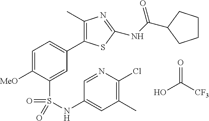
OC([CF3])=O.C1=C([MeO])C(S(=O)(=O)NC2=CC(C)=C(Cl)N=C2)=CC(C2=C(C)N=C(NC(=O)C3CCCC3)S2)=C1
